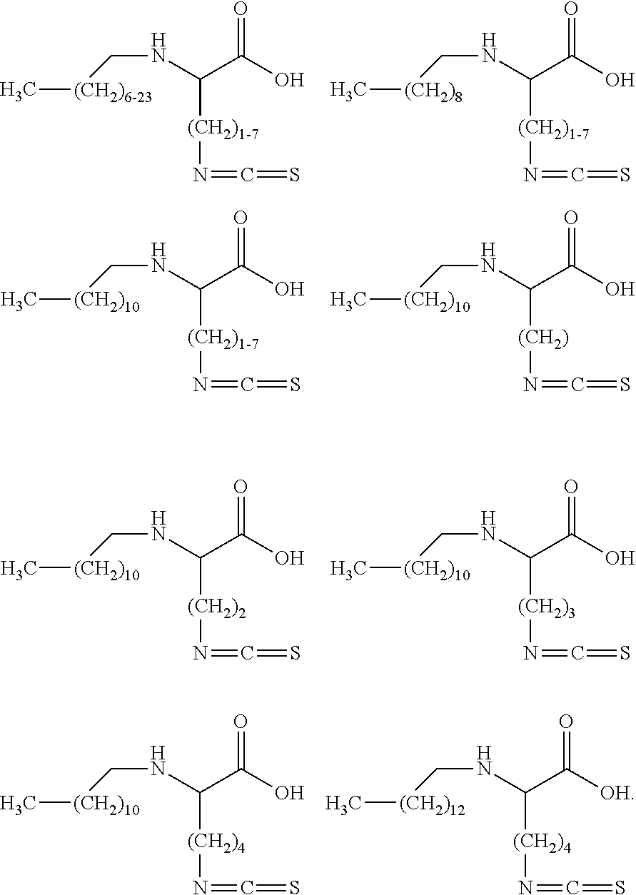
C(NC(C(O)=O)[(CH2)1-7]N=C=S)[(CH2)6-23]C.C(NC(C(O)=O)[(CH2)1-7]N=C=S)[(CH2)8]C.C(NC(C(O)=O)[(CH2)1-7]N=C=S)[(CH2)10]C.C(NC(C(O)=O)[(CH2)]N=C=S)[(CH2)10]C.C(NC(C(O)=O)[(CH2)2]N=C=S)[(CH2)10]C.C(NC(C(O)=O)[(CH2)3]N=C=S)[(CH2)10]C.C(NC(C(O)=O)[(CH2)4]N=C=S)[(CH2)10]C.C(NC(C([OH])=O)[(CH2)4]N=C=S)[(CH2)12]C
